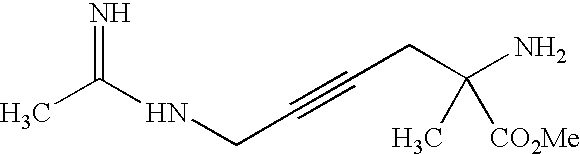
CC(NCC#CCC(N)(C)[CO2Me])=N
